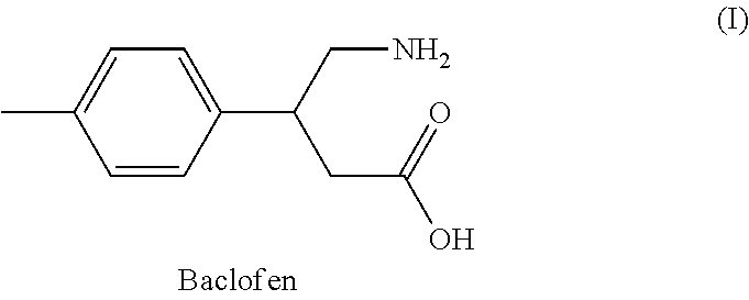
C1=C(C)C=CC(C(CC(=O)O)CN)=C1
